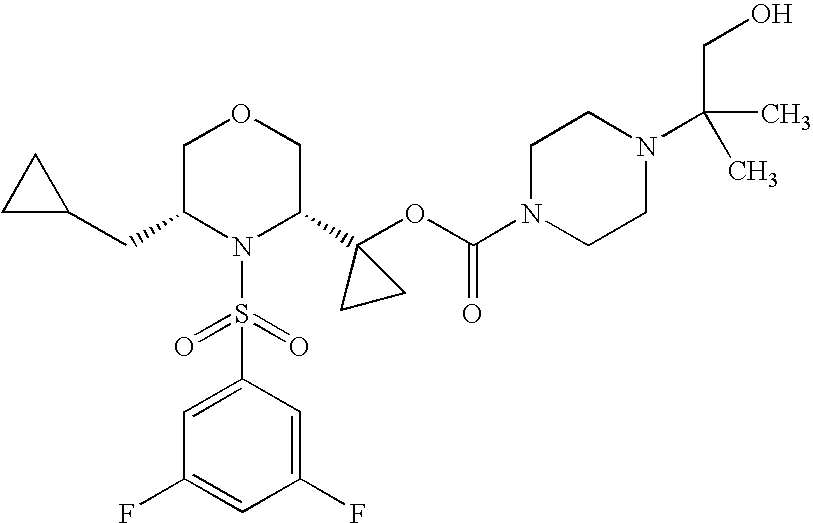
N1(S(=O)(=O)C2=CC(F)=CC(F)=C2)C(C2(OC(=O)N3CCN(C(C)(CO)C)CC3)CC2)COCC1CC1CC1
